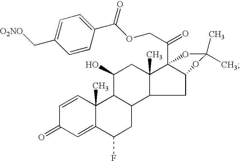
C1=CC2(C)C(=CC1=O)C(F)CC1C2C(O)CC2(C)C3(C(COC(C4=CC=C(C[O2NO])C=C4)=O)=O)C(CC12)OC(C)(C)O3
